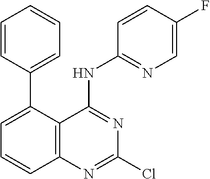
C1(C2=CC=CC3=C2C(NC2=NC=C(F)C=C2)=NC(Cl)=N3)=CC=CC=C1
